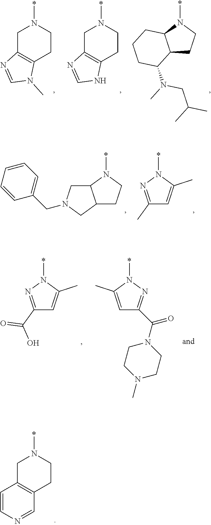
C12=C(CN(*)CC1)N=CN2C.C12=C(CN(*)CC1)N=CN2.C12CCN(*)C1CCCC2N(C)CC(C)C.C12CCN(*)C1CN(CC1=CC=CC=C1)C2.C1(C)=NN(*)C(C)=C1.C1(C(O)=O)=NN(*)C(C)=C1.C1=C(C)N(*)N=C1C(N1CCN(C)CC1)=O.C1=CN=CC2=C1CN(*)CC2
